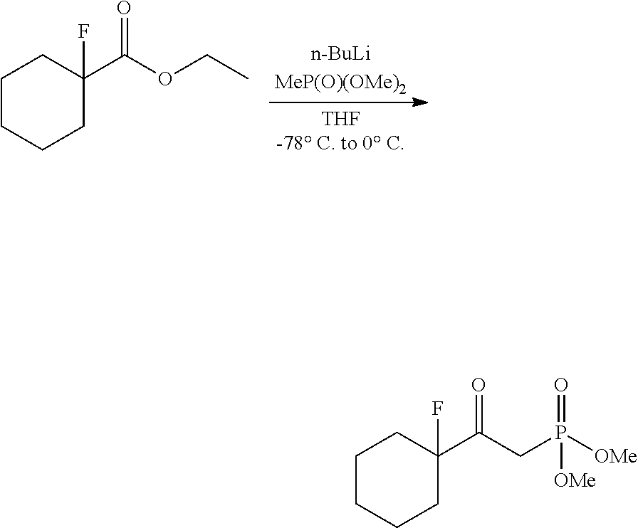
C1CC(C(OCC)=O)(F)CCC1.C1CC(C(CP([OMe])(=O)[OMe])=O)(F)CCC1
